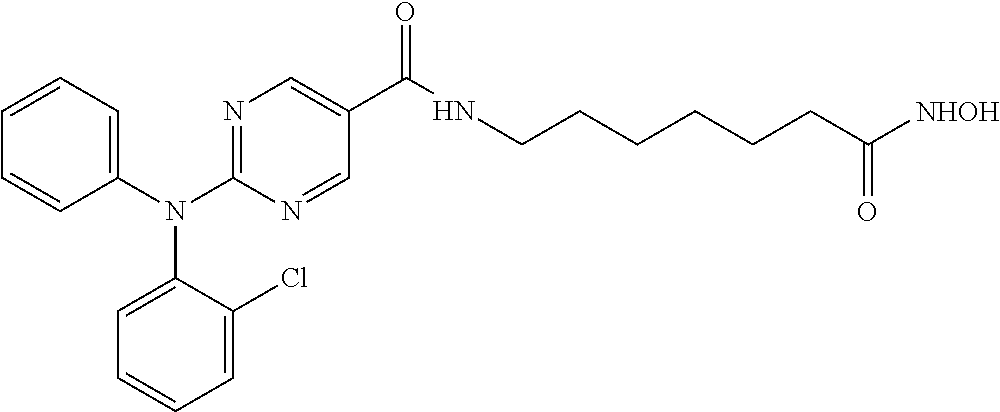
C1(N(C2=CC=CC=C2)C2=CC=CC=C2Cl)=NC=C(C(=O)NCCCCCCC([NHOH])=O)C=N1
